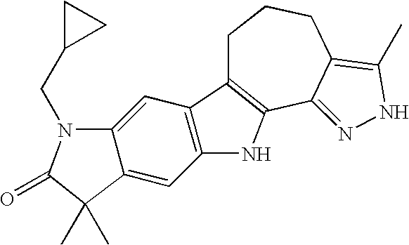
C1C2=C(C3=NNC(C)=C3CC1)NC1=C2C=C2C(=C1)C(C)(C)C(=O)N2CC1CC1
